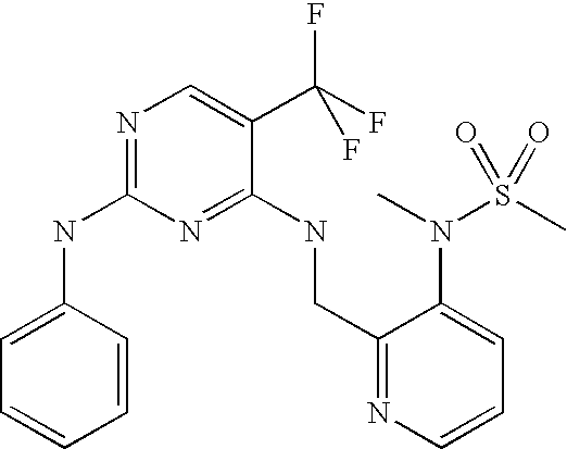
C1(CNC2=NC(NC3=CC=CC=C3)=NC=C2C(F)(F)F)=NC=CC=C1N(C)S(C)(=O)=O
